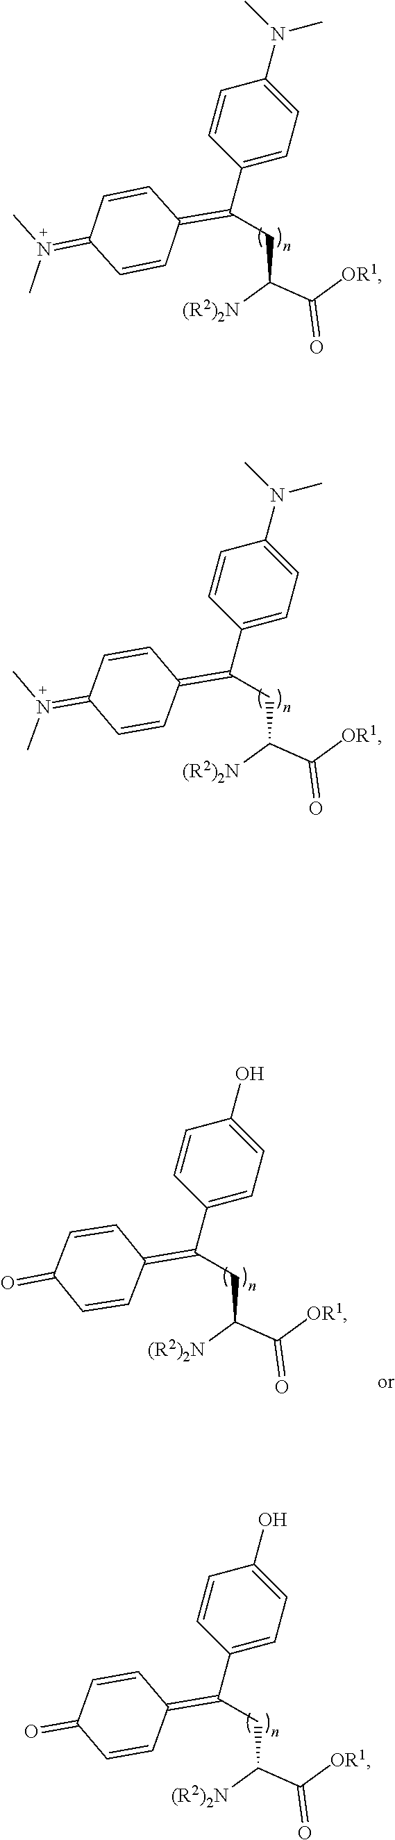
C(C([(R2)2N])C([OR1])=O)C(C1=CC=C(N(C)C)C=C1)=C1C=CC(=N(C)C)C=C1.C(C([(R2)2N])C([OR1])=O)C(C1=CC=C(N(C)C)C=C1)=C1C=CC(=N(C)C)C=C1.C(C([(R2)2N])C([OR1])=O)C(C1=CC=C(O)C=C1)=C1C=CC(=O)C=C1.C(C([(R2)2N])C([OR1])=O)C(C1=CC=C(O)C=C1)=C1C=CC(=O)C=C1
